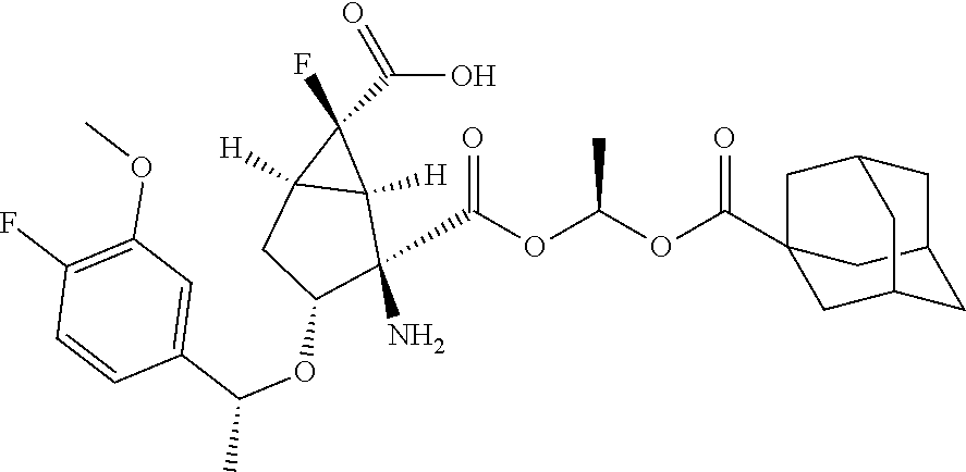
O=C(O)C1(F)C2([H])C1([H])C(N)(C(OC(OC(=O)C13CC4CC(C1)CC(C3)C4)C)=O)C(OC(C1=CC(OC)=C(F)C=C1)C)C2
